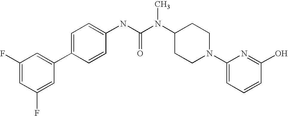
C1(F)=CC(F)=CC(C2=CC=C(NC(N(C3CCN(C4=CC=CC(O)=N4)CC3)C)=O)C=C2)=C1
